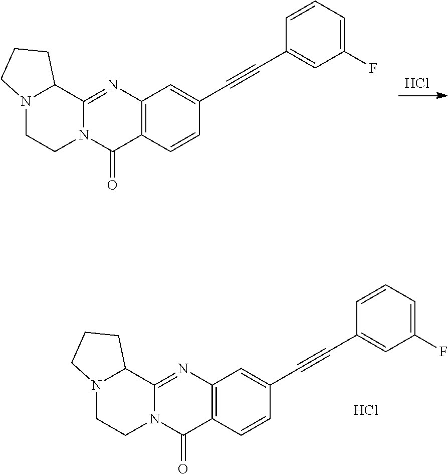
Cl.C12=C(N=C3N(C1=O)CCN1C3CCC1)C=C(C#CC1=CC(F)=CC=C1)C=C2.C12=C(N=C3N(C1=O)CCN1C3CCC1)C=C(C#CC1=CC(F)=CC=C1)C=C2.Cl
